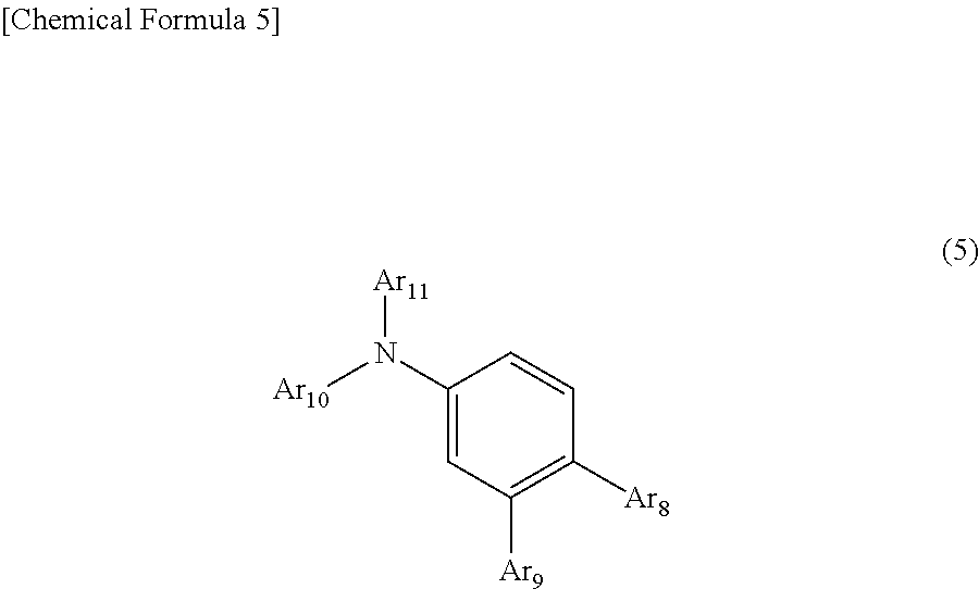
[Ar11]N([Ar10])C1=CC([Ar9])=C([Ar8])C=C1
